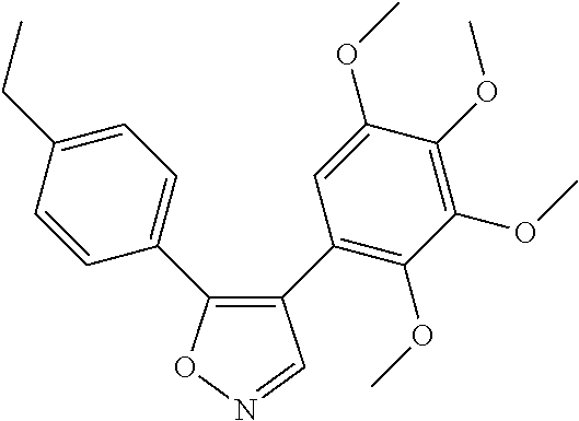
C1(C2=C(OC)C(OC)=C(OC)C(OC)=C2)=C(C2=CC=C(CC)C=C2)ON=C1
